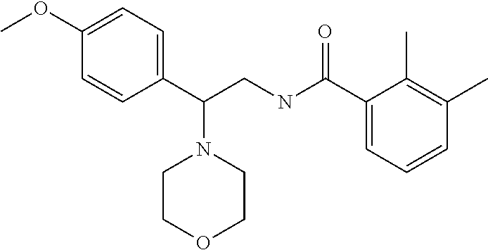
C1(OC)=CC=C(C(CNC(=O)C2=CC=CC(C)=C2C)N2CCOCC2)C=C1
